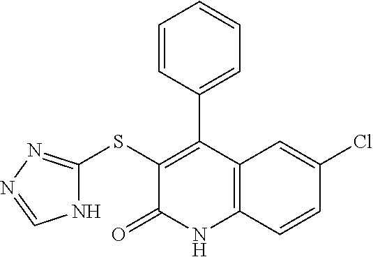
C1(Cl)=CC2=C(C=C1)NC(=O)C(SC1=NN=CN1)=C2C1=CC=CC=C1
